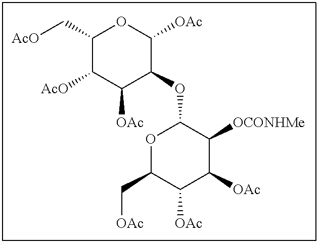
C1(C[AcO])C([AcO])C([OAc])C(OC2OC(C[OAc])C([OAc])C([OAc])C2[OCONHMe])C([OAc])O1
